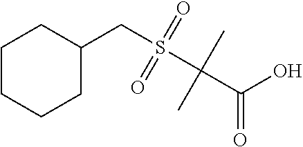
C1CCCC(CS(C(C(=O)O)(C)C)(=O)=O)C1
